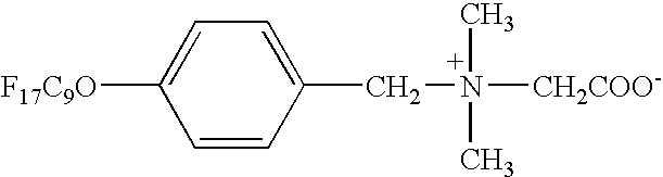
C(N([CH2COO-])(C)C)C1=CC=C([F17C9O])C=C1
